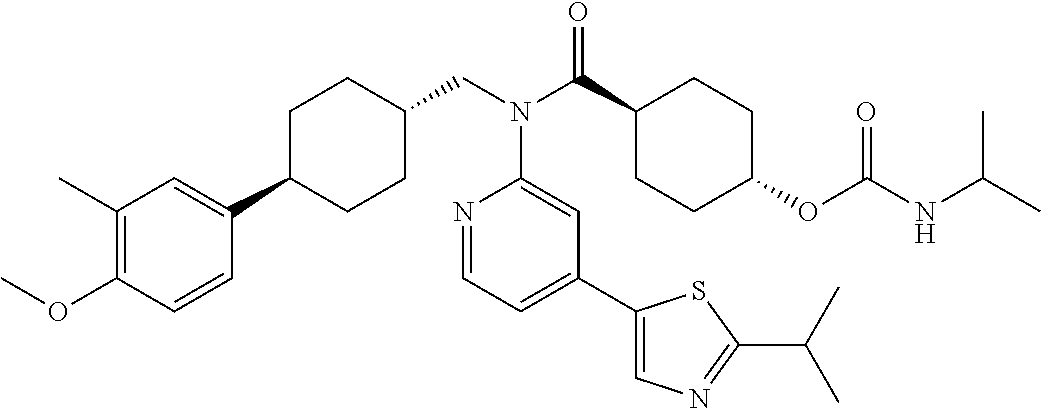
C1(C)=C(OC)C=CC(C2CCC(CN(C3=CC(C4=CN=C(C(C)C)S4)=CC=N3)C(=O)C3CCC(OC(=O)NC(C)C)CC3)CC2)=C1
